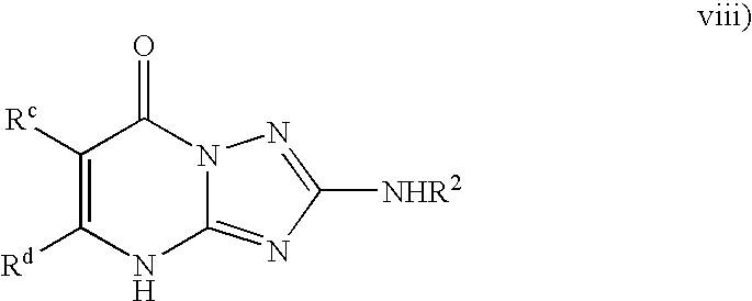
C1([Rc])=C([Rd])NC2=NC([NHR2])=NN2C1=O
